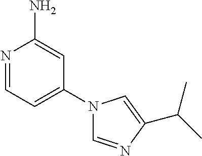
N1(C2=CC=NC(N)=C2)C=NC(C(C)C)=C1
